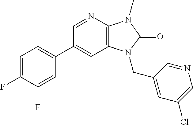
C1(C2=CC=C(F)C(F)=C2)=CC2=C(N=C1)N(C)C(=O)N2CC1=CC(Cl)=CN=C1
